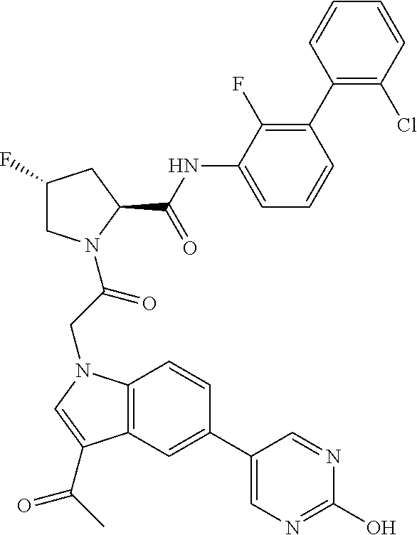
C1(F)CN(C(CN2C3=C(C=C(C4=CN=C(O)N=C4)C=C3)C(C(C)=O)=C2)=O)C(C(NC2=CC=CC(C3=C(Cl)C=CC=C3)=C2F)=O)C1
